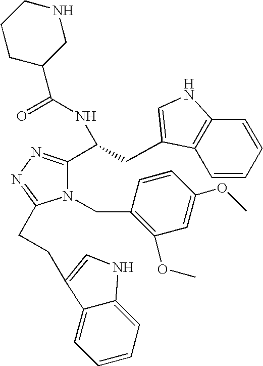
N1(CC2=C(OC)C=C(OC)C=C2)C(CCC2=CNC3=CC=CC=C32)=NN=C1C(CC1=CNC2=C1C=CC=C2)NC(C1CNCCC1)=O
